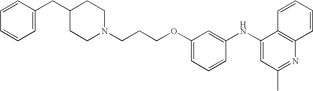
N1(CCCOC2=CC=CC(NC3=CC(C)=NC4=C3C=CC=C4)=C2)CCC(CC2=CC=CC=C2)CC1
